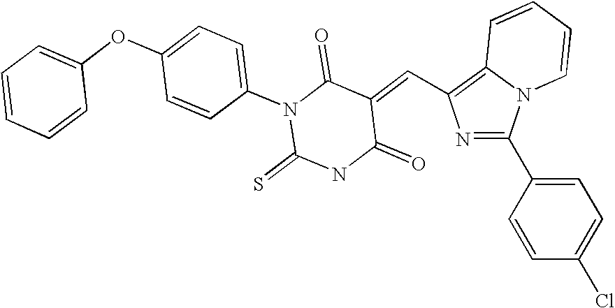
N1=C(C2=CC=C(Cl)C=C2)N2C(=C1C=C1C(=O)N(C3=CC=C(OC4=CC=CC=C4)C=C3)C(=S)NC1=O)C=CC=C2
